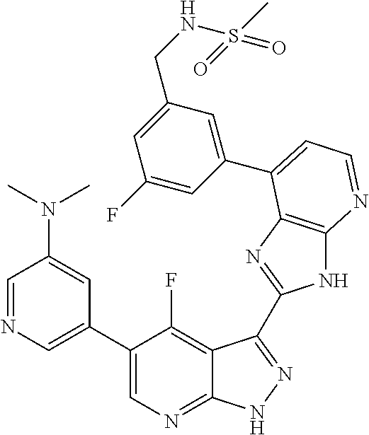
C1=NC=C(C2=CN=C3C(=C2F)C(C2=NC4=C(N2)N=CC=C4C2=CC(CNS(C)(=O)=O)=CC(F)=C2)=NN3)C=C1N(C)C
